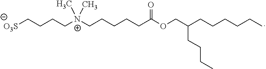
C(CCCC(=O)OCC(CCCC)CCCCCC)C[N+](C)(C)CCCC[O3S]
